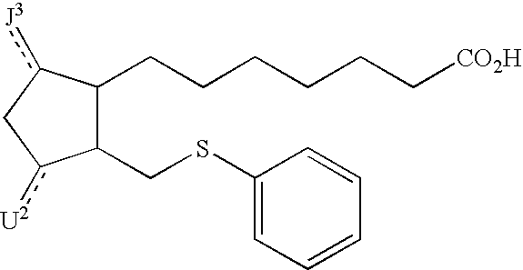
C1(CSC2=CC=CC=C2)C(CCCCCC[CO2H])c([J3])Cc1[U2]
